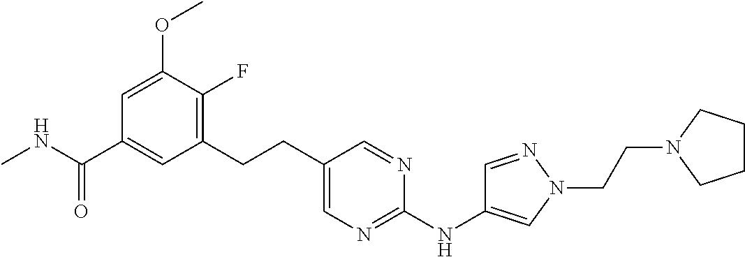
CNC(C1=CC(CCC2=CN=C(NC3=CN(CCN4CCCC4)N=C3)N=C2)=C(F)C(OC)=C1)=O
